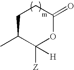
C1C(C)C([Z])([H])OC(=O)C1
